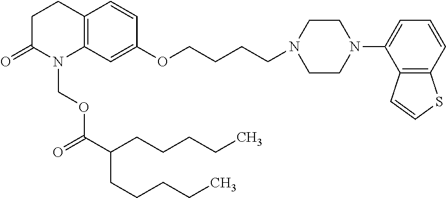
C12=C(C=C(OCCCCN3CCN(C4=CC=CC5=C4C=CS5)CC3)C=C1)N(COC(C(CCCCC)CCCCC)=O)C(=O)CC2
